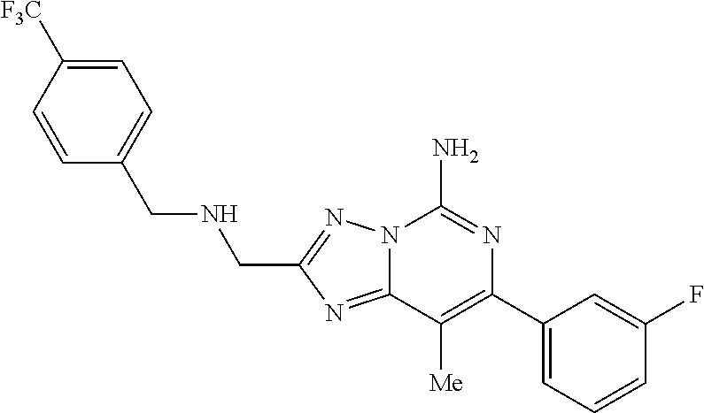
C12=NC(CNCC3=CC=C([F3C])C=C3)=NN1C(N)=NC(C1=CC=CC(F)=C1)=C2[Me]
